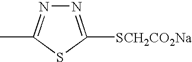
N1=C([SCH2CO2Na])SC(C)=N1
